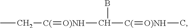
CC[C(]=[O)NH]C([C(]=[O)NH]C)B
